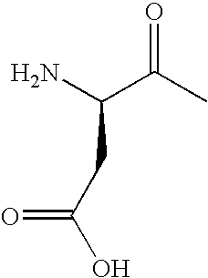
O=C(C)C(N)CC(O)=O
